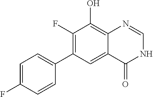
C1=C(F)C=CC(C2=C(F)C(O)=C3C(=C2)C(=O)NC=N3)=C1
